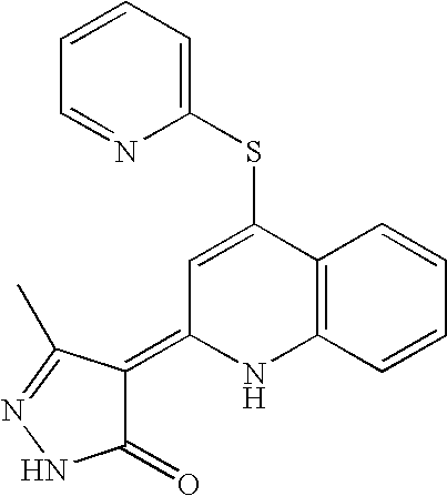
S(C1=CC(=C2C(=O)NN=C2C)NC2=C1C=CC=C2)C1=CC=CC=N1
